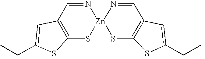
C12=C(C=N[Zn]3(S1)SC1=C(C=N3)C=C(CC)S1)C=C(CC)S2
